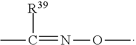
N(OC)=C(C)[R39]
